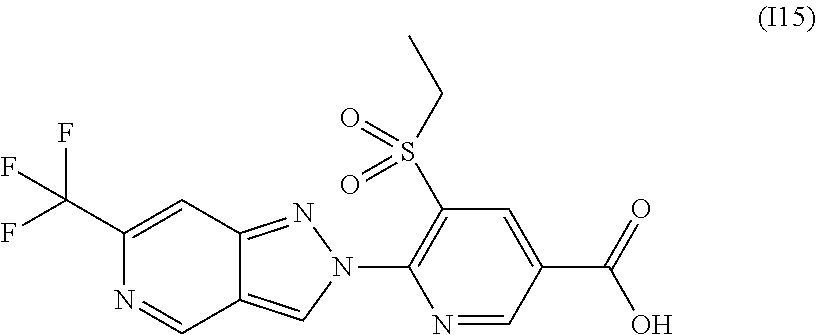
N1=CC(C(=O)O)=CC(S(CC)(=O)=O)=C1N1N=C2C(=C1)C=NC(C(F)(F)F)=C2
